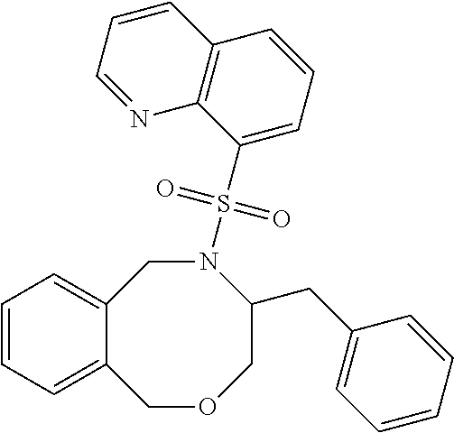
C12=CC=CC=C1COCC(CC1=CC=CC=C1)N(S(C1=CC=CC3=C1N=CC=C3)(=O)=O)C2
